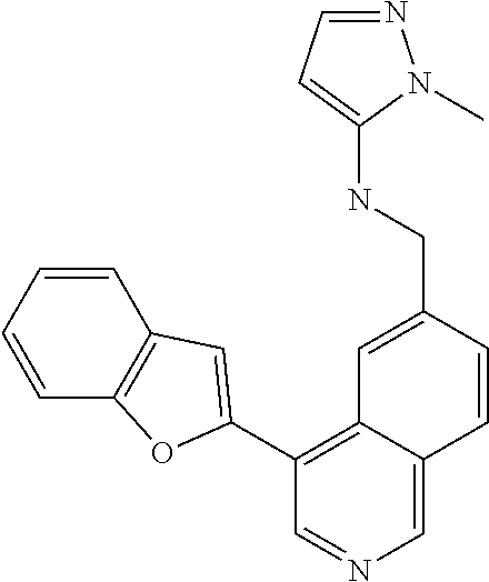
N(CC1=CC2=C(C3=CC4=C(C=CC=C4)O3)C=NC=C2C=C1)C1=CC=NN1C
